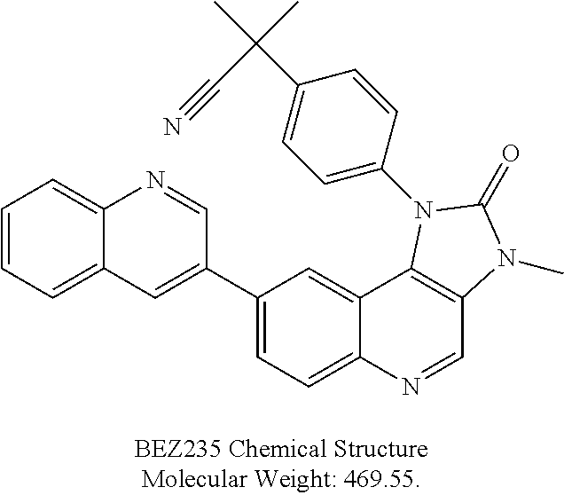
C1=CC=C2C(=C1)N=CC(C1=CC=C3C(=C1)C1=C(C=N3)N(C)C(=O)N1C1=CC=C(C(C)(C)C#N)C=C1)=C2
